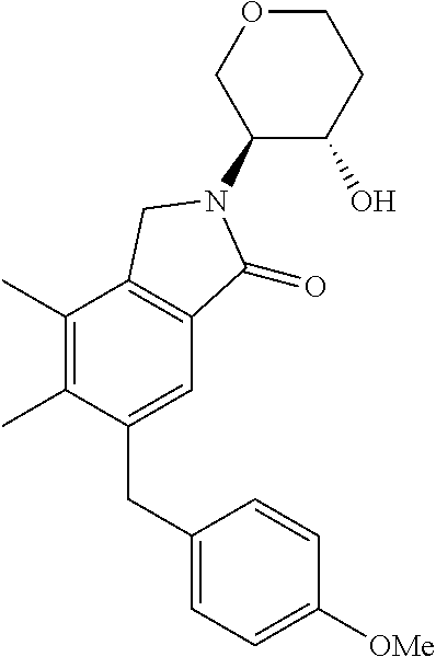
C1(C)=C(C)C(CC2=CC=C([OMe])C=C2)=CC2=C1CN(C1C(O)CCOC1)C2=O
